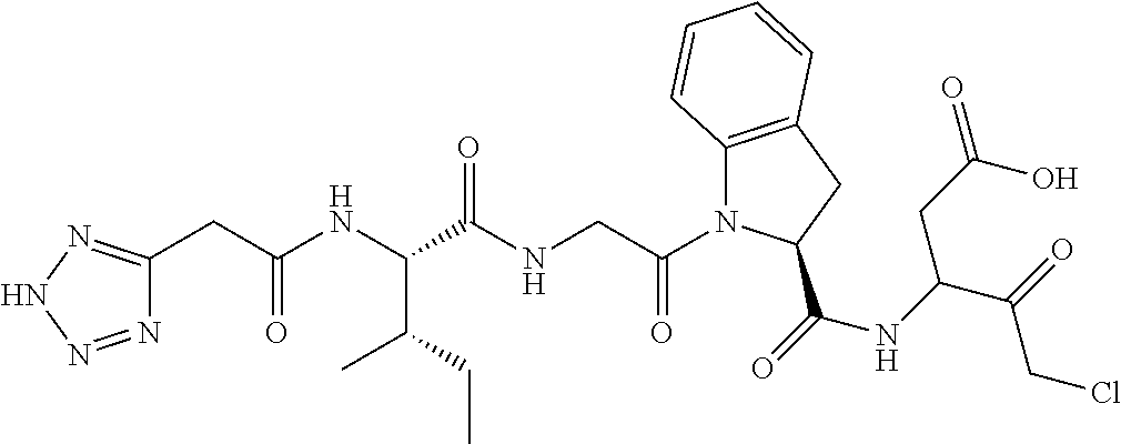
C(C(NC(C(NCC(=O)N1C2=C(CC1C(=O)NC(C(=O)CCl)CC(=O)O)C=CC=C2)=O)C(CC)C)=O)C1=NNN=N1
